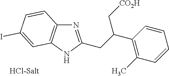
N1=C(CC(C2=C(C)C=CC=C2)C[CO2H])NC2=C1C=CC(I)=C2
